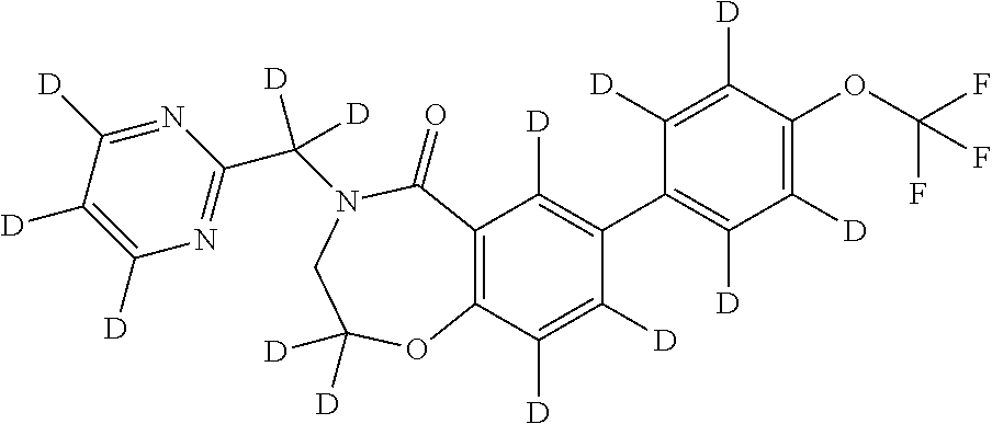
C12=C(C([D])=C([D])C(C3=C([D])C([D])=C(OC(F)(F)F)C([D])=C3[D])=C1[D])OC([D])([D])CN(C(C1=NC([D])=C([D])C([D])=N1)([D])[D])C2=O
